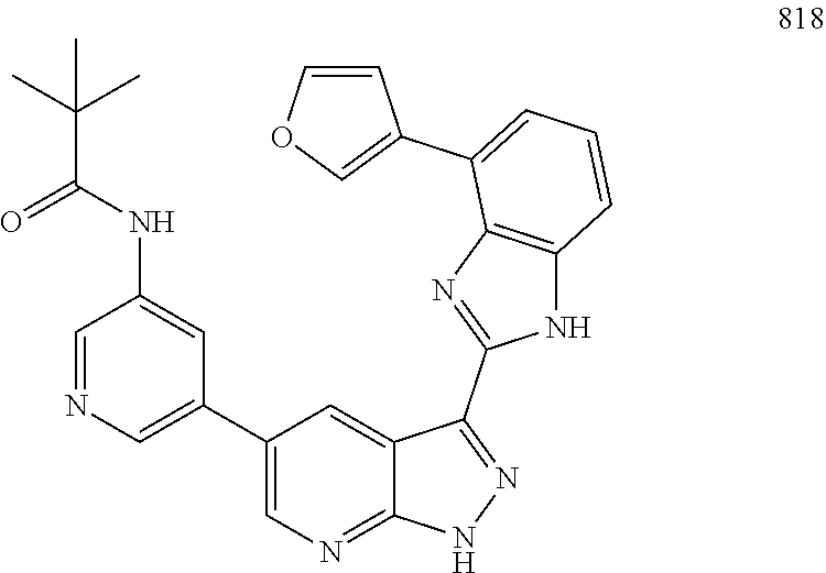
C(C(NC1=CC(C2=CN=C3C(=C2)C(C2=NC4=C(N2)C=CC=C4C2=COC=C2)=NN3)=CN=C1)=O)(C)(C)C
